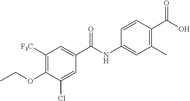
C1=CC(C(O)=O)=C(C)C=C1NC(C1=CC([F3C])=C(OCC)C(Cl)=C1)=O
